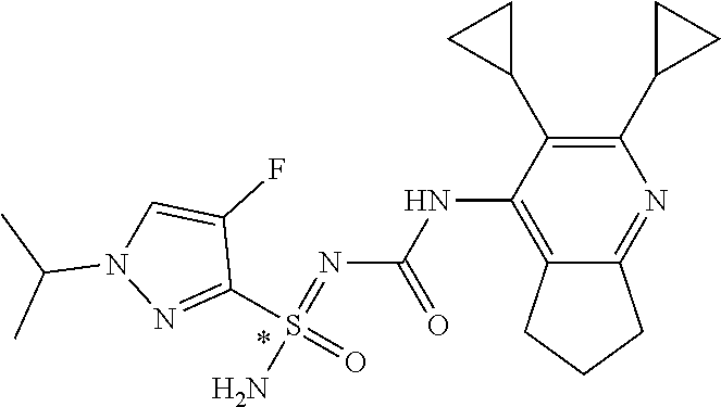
C1(NC(N=S(=O)(N)C2=NN(C(C)C)C=C2F)=O)=C2CCCC2=NC(C2CC2)=C1C1CC1
